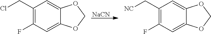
[NaCN].C1(CCl)=C(F)C=C2C(=C1)OCO2.C1(C[NC])=C(F)C=C2C(=C1)OCO2
